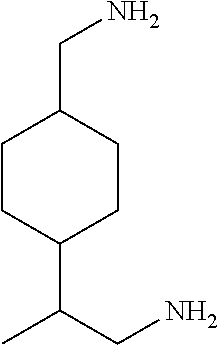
C1CC(C(CN)C)CCC1CN
